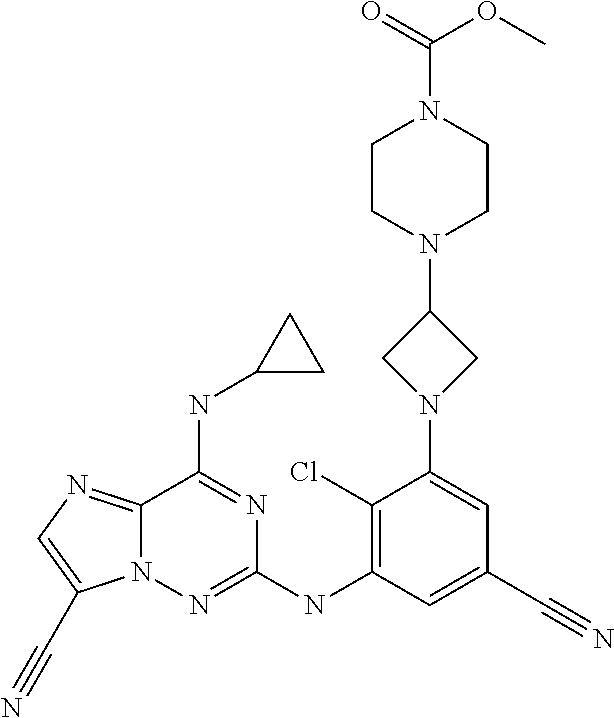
C12=NC=C(C#N)N1N=C(NC1=C(Cl)C(N3CC(N4CCN(C(OC)=O)CC4)C3)=CC(C#N)=C1)N=C2NC1CC1
